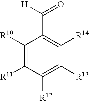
C1([R10])=C([R11])C([R12])=C([R13])C([R14])=C1C([H])=O
